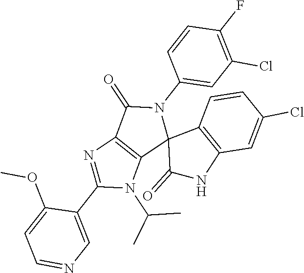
C12=C(C(=O)N(C3=CC(Cl)=C(F)C=C3)C13C(=O)NC1=C3C=CC(Cl)=C1)N=C(C1=CN=CC=C1OC)N2C(C)C
